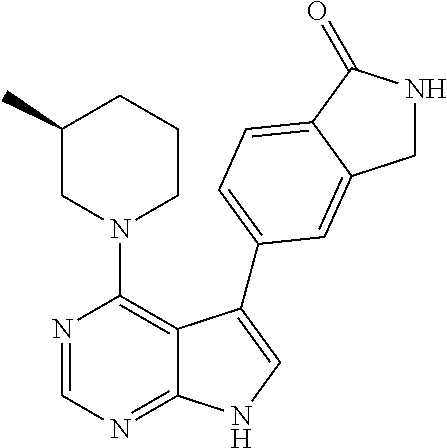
N1(C2=C3C(=NC=N2)NC=C3C2=CC=C3C(=O)NCC3=C2)CCCC(C)C1
